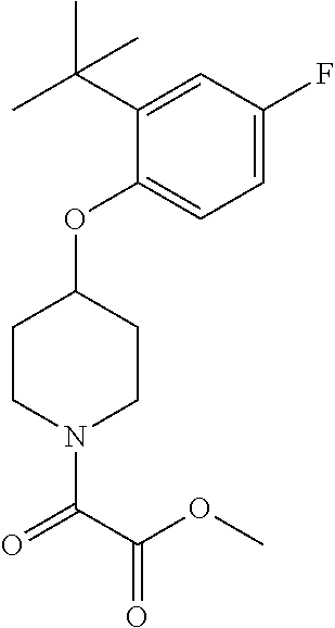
C1(OC2CCN(C(C(OC)=O)=O)CC2)=CC=C(F)C=C1C(C)(C)C
